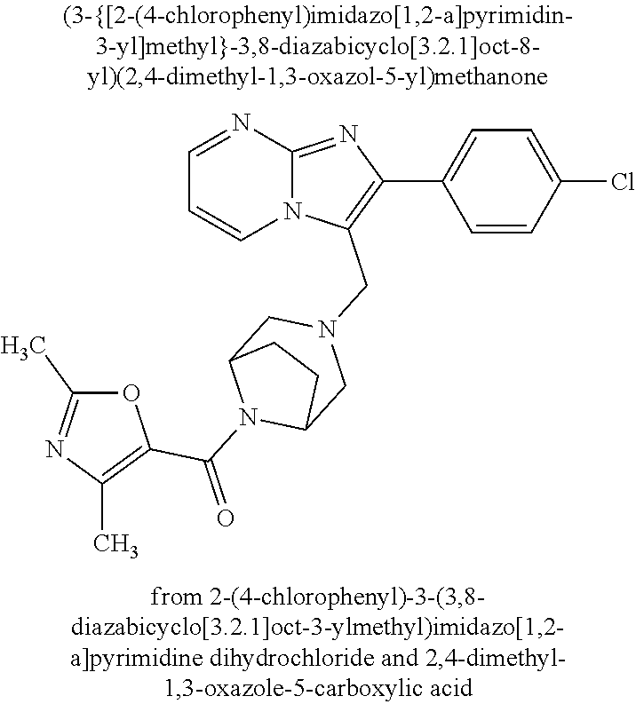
N12C(=NC(C3=CC=C(Cl)C=C3)=C1CN1CC3N(C(=O)C4=C(C)N=C(C)O4)C(C1)CC3)N=CC=C2
